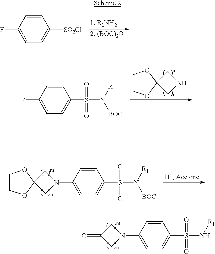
FC1=CC=C([SO2Cl])C=C1.FC1=CC=C(S(N([R1])[BOC])(=O)=O)C=C1.C1COC2(O1)CNC2.C1COC2(O1)CN(C1=CC=C(S(N([R1])[BOC])(=O)=O)C=C1)C2.C1(=O)CN(C2=CC=C(S(N[R1])(=O)=O)C=C2)C1
